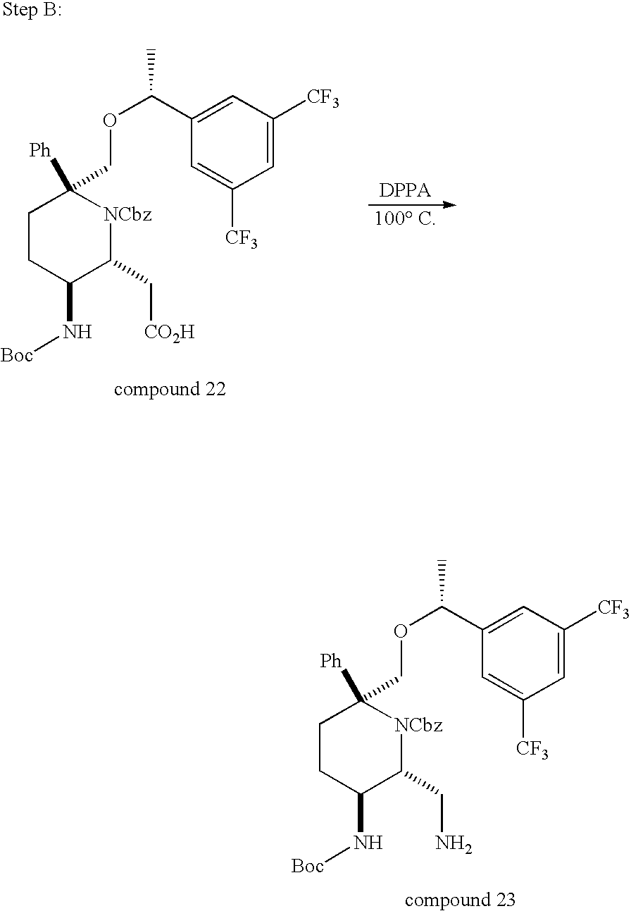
C1=C([CF3])C=C(C(OCC2([Ph])CCC(N[Boc])C(CN)[NCbz]2)C)C=C1[CF3].C1=C([CF3])C=C(C(OCC2([Ph])CCC(N[Boc])C(C[CO2H])[NCbz]2)C)C=C1[CF3]
